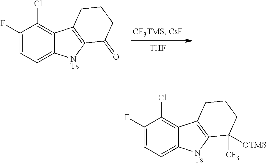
C1(F)=CC=C2C(=C1Cl)C1=C([NTs]2)C(=O)CCC1.[THF].C1(F)=CC=C2C(=C1Cl)C1=C([NTs]2)C([OTMS])([CF3])CCC1
